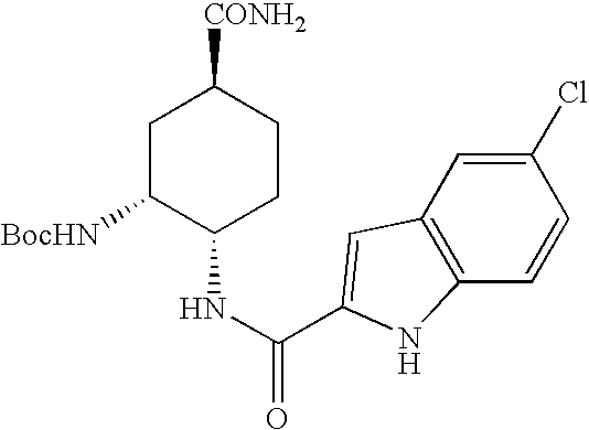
C12=C(C=CC(Cl)=C1)NC(C(NC1CCC([CONH2])CC1[BocHN])=O)=C2
